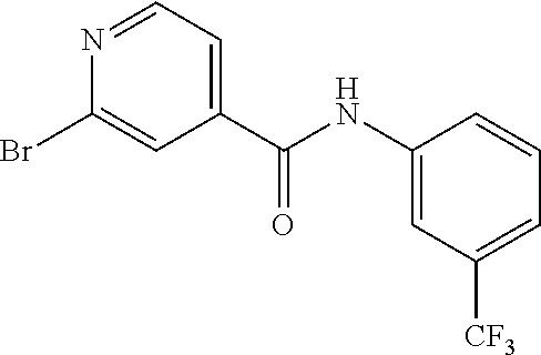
BrC1=CC(C(NC2=CC([CF3])=CC=C2)=O)=CC=N1
